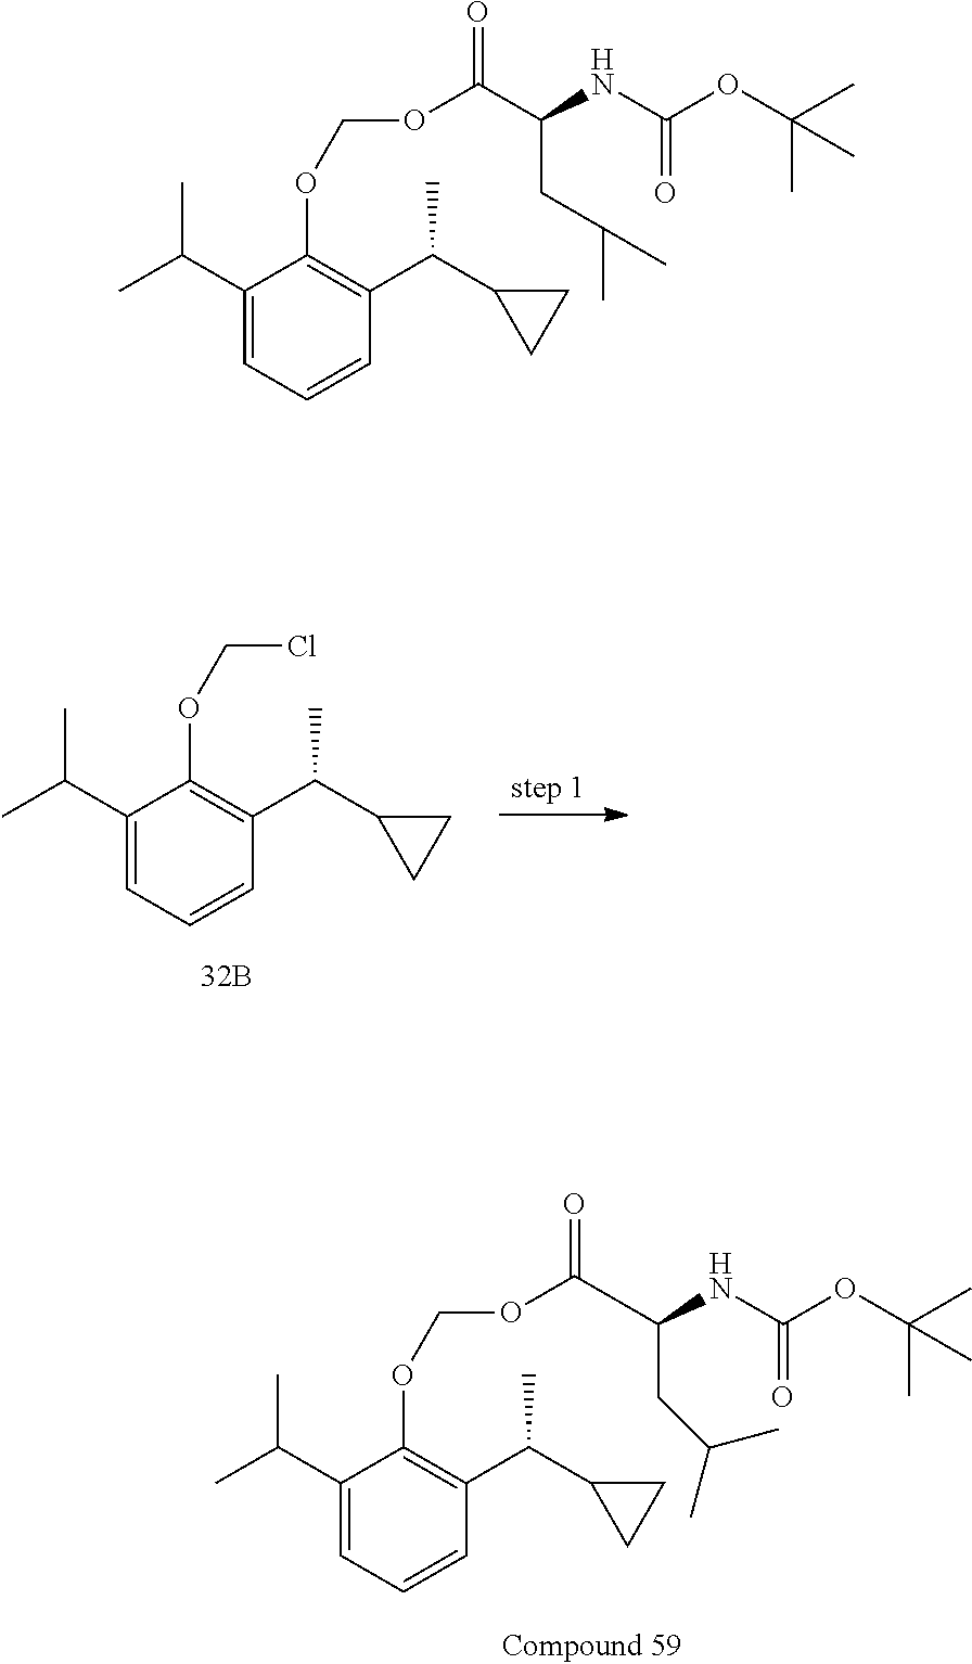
C1(C(C)C)=CC=CC(C(C2CC2)C)=C1OCOC(C(NC(OC(C)(C)C)=O)CC(C)C)=O.C1(C(C)C)=CC=CC(C(C2CC2)C)=C1OCOC(=O)C(NC(OC(C)(C)C)=O)CC(C)C.C1(C(C)C)=CC=CC(C(C2CC2)C)=C1OCCl
